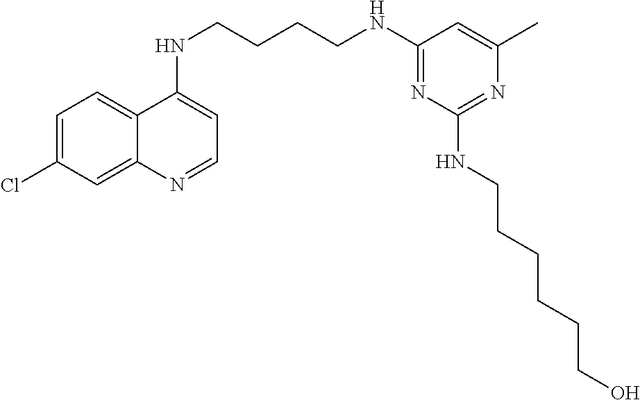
C12=CC=C(Cl)C=C1N=CC=C2NCCCCNC1=NC(NCCCCCCO)=NC(C)=C1
